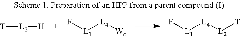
[T][L2][H].F[L1][L4][Wc].F[L1][L4][L2][T]
